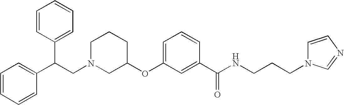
C1N(CC(C2=CC=CC=C2)C2=CC=CC=C2)CC(OC2=CC=CC(C(NCCCN3C=CN=C3)=O)=C2)CC1
